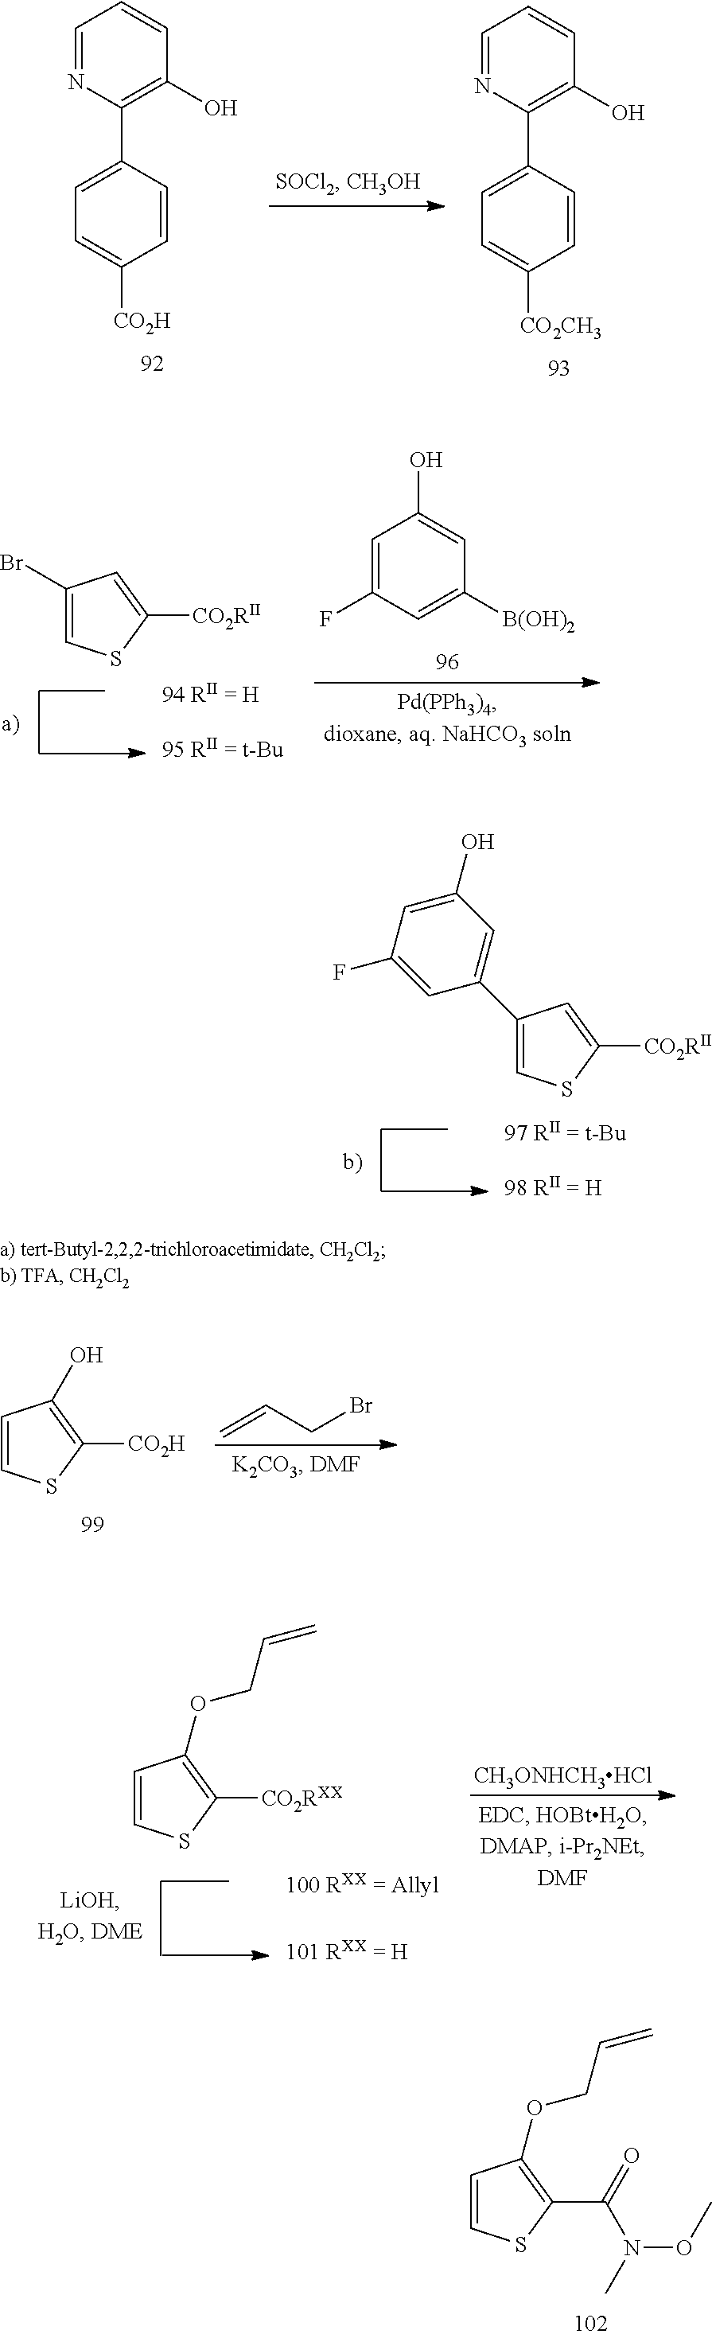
C1=NC(C2=CC=C([CO2H])C=C2)=C(O)C=C1.C1=NC(C2=CC=C([CO2CH3])C=C2)=C(O)C=C1.C1=C(F)C=C([B(OH)2])C=C1O.C1(Br)=CSC([CO2RII])=C1.C1=C(C2=CC(O)=CC(F)=C2)C=C([CO2RII])S1.C1=CSC([CO2H])=C1O.C=CCBr.C1=CSC([CO2RXX])=C1OCC=C.[CH3ONHCH3HCl].C1=CSC(C(=O)N(C)OC)=C1OCC=C
